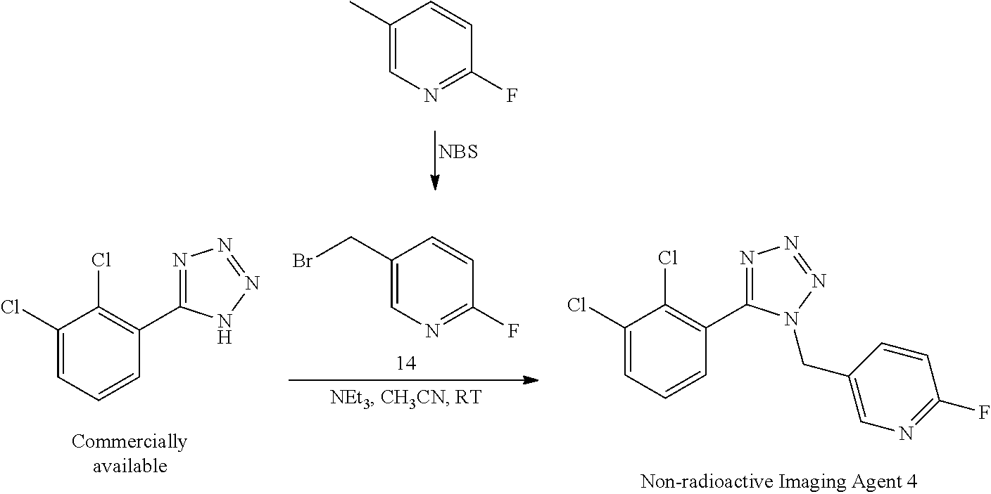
C1(C)=CN=C(F)C=C1.[NBS].C1(Cl)=CC=CC(C2=NN=NN2CC2=CN=C(F)C=C2)=C1Cl.C1(Cl)=CC=CC(C2=NN=NN2)=C1Cl.C1(CBr)=CN=C(F)C=C1
